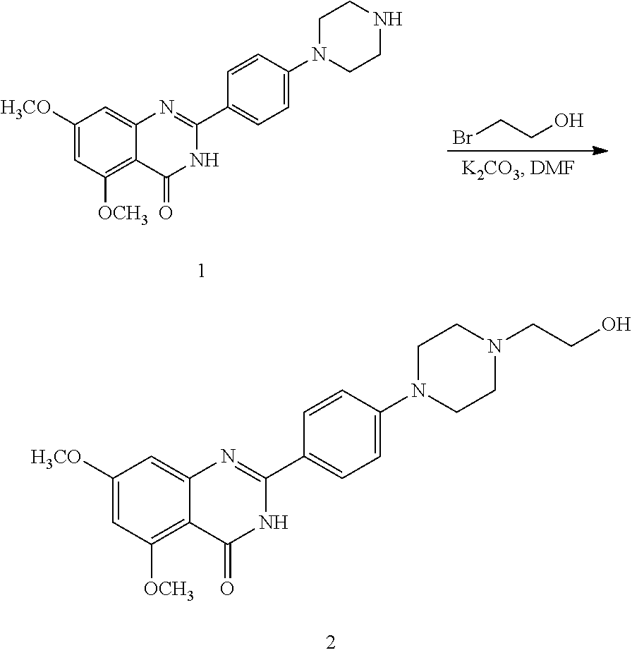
C1([H3CO])=CC([OCH3])=C2C(=C1)N=C(C1=CC=C(N3CCNCC3)C=C1)NC2=O.BrCCO.C1([H3CO])=CC([OCH3])=C2C(=C1)N=C(C1=CC=C(N3CCN(CCO)CC3)C=C1)NC2=O
